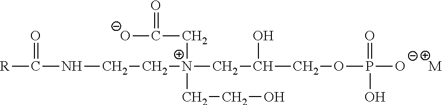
[R]C(=O)NCC[N+](CCO)(CC(COP(=O)([O-])O)O)CC(=O)[O-].[M]
